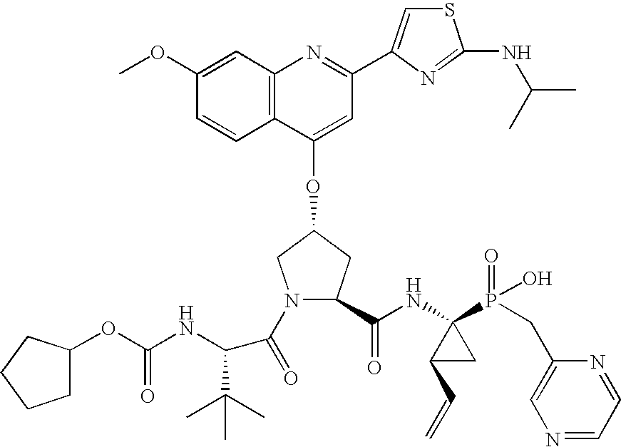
C12=C(C(OC3CN(C(=O)C(C(C)(C)C)NC(OC4CCCC4)=O)C(C(NC4(P(=O)(O)CC5=CN=CC=N5)C(C=C)C4)=O)C3)=CC(C3=CSC(NC(C)C)=N3)=N1)C=CC(OC)=C2
